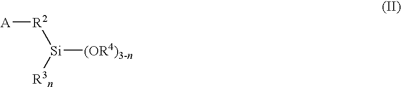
[A][R2][Si]([(OR4)3-n])[R3n]
